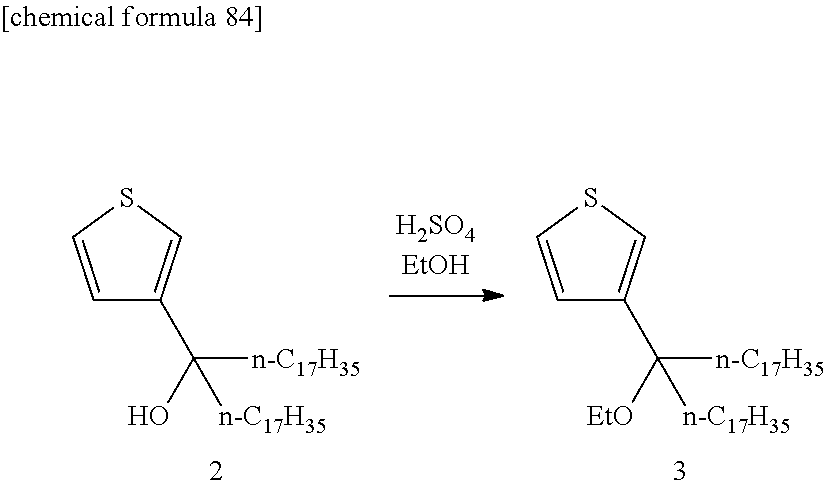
C(C1=CSC=C1)(O)([n-C17H35])[n-C17H35].C(C1=CSC=C1)([EtO])([n-C17H35])[n-C17H35]
